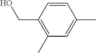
C1=CC(CO)=C(C)C=C1C
